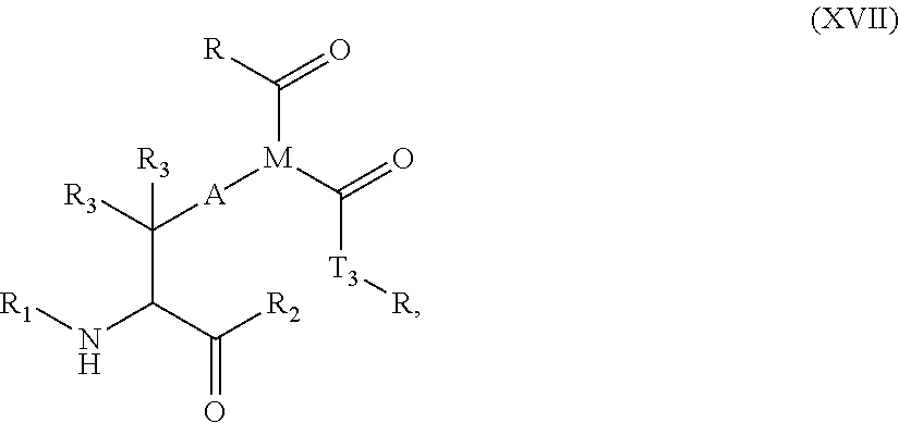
C(C(C(=O)[R2])N[R1])([R3])([A][M](C(=O)[T3][R])C([R])=O)[R3]
